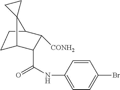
C1C2C(C(NC3=CC=C(Br)C=C3)=O)C([CONH2])C(C1)C21CC1
